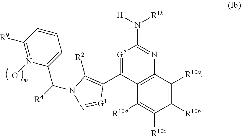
C1([R10b])=C([R10a])C2=C(C([R10d])=C1[R10c])C(C1=C([R2])N(C([R4])C3=CC=CC([R9])=N3O)N=[G1]1)=[G2]C(N([H])[R1b])=N2
